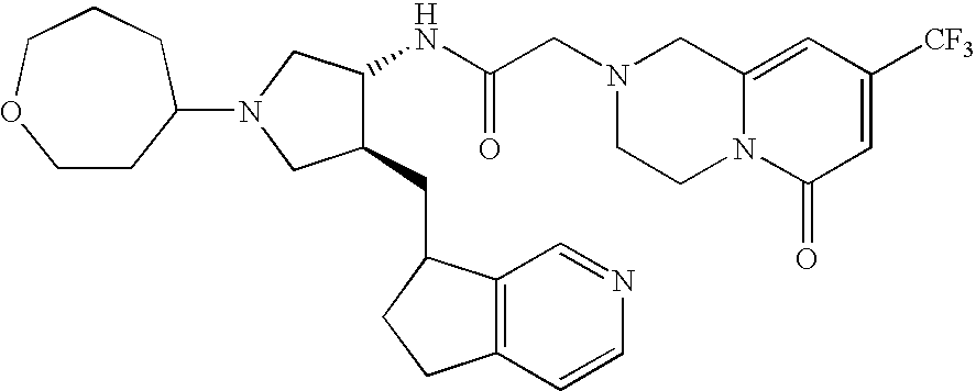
C1CC(N2CC(NC(CN3CCN4C(=CC([CF3])=CC4=O)C3)=O)C(CC3C4=C(CC3)C=CN=C4)C2)CCCO1
